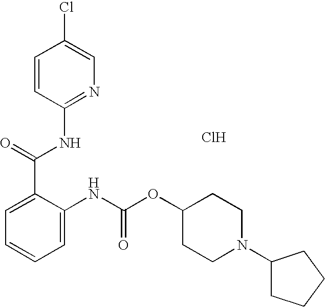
C1=CC(NC(C2=CC=CC=C2NC(=O)OC2CCN(C3CCCC3)CC2)=O)=NC=C1Cl.Cl
